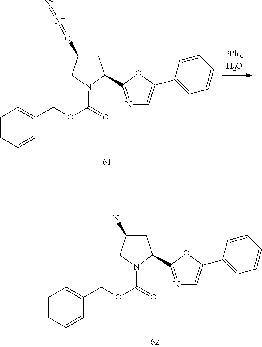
C1C(O=[N+]=[N-])CN(C(=O)OCC2=CC=CC=C2)C1C1=NC=C(C2=CC=CC=C2)O1.C1C(N)CN(C(=O)OCC2=CC=CC=C2)C1C1=NC=C(C2=CC=CC=C2)O1
